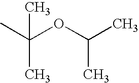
CC(C)(OC(C)C)C
